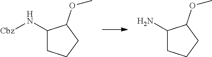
C1(N[Cbz])CCCC1OC.C1(N)CCCC1OC
